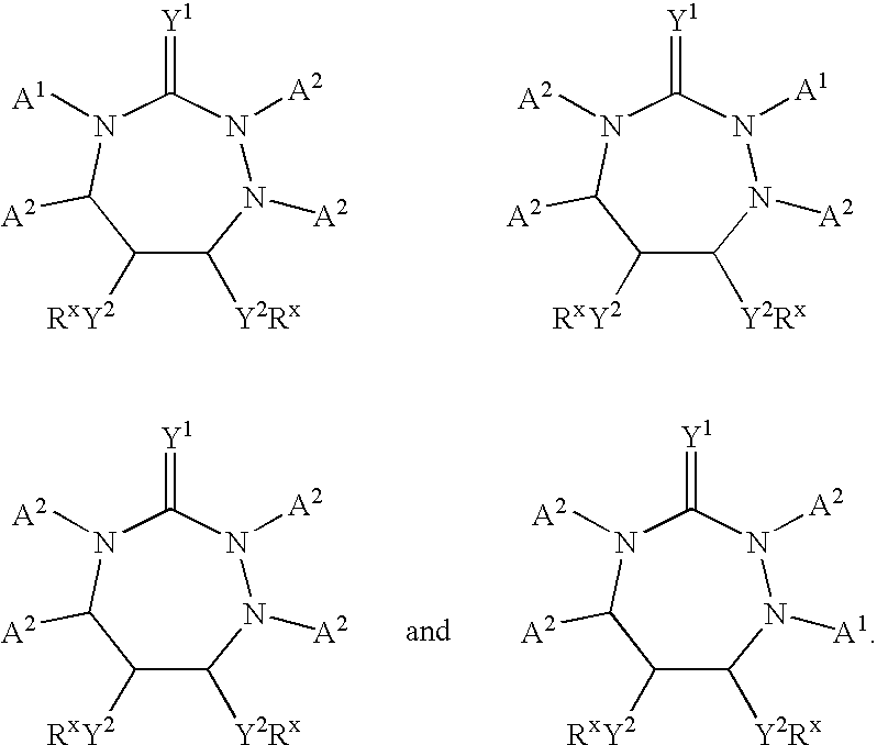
C1([RxY2])C([Y2Rx])N([A2])N([A2])C(=[Y1])N([A1])C1[A2].C1([RxY2])C([Y2Rx])N([A2])N([A1])C(=[Y1])N([A2])C1[A2].C1([RxY2])C([Y2Rx])N([A2])N([A2])C(=[Y1])N([A2])C1[A2].C1([RxY2])C([Y2Rx])N([A1])N([A2])C(=[Y1])N([A2])C1[A2]
